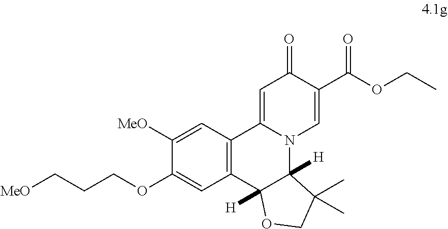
C12=C(C=C([MeO])C(OCCC[MeO])=C1)C1=CC(=O)C(C(OCC)=O)=CN1C1([H])C2([H])OCC1(C)C
